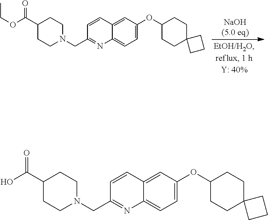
C12=CC=C(OC3CCC4(CC3)CCC4)C=C1C=CC(CN1CCC(C(OCC)=O)CC1)=N2.C12=CC=C(OC3CCC4(CC3)CCC4)C=C1C=CC(CN1CCC(C(O)=O)CC1)=N2
